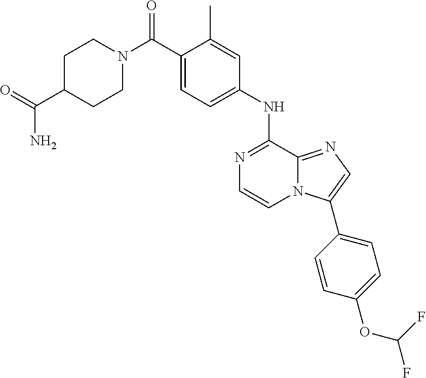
C(C1=CC=C(NC2=NC=CN3C2=NC=C3C2=CC=C(OC(F)F)C=C2)C=C1C)(N1CCC(C(=O)N)CC1)=O
